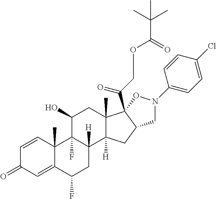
C1=CC2(C)C(=CC1=O)C(F)CC1([H])C2(F)C(O)CC2(C)C1([H])CC1C2(C(COC(C(C)(C)C)=O)=O)ON(C2=CC=C(Cl)C=C2)C1
